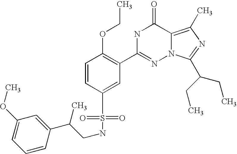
C1=CC(S(NCC(C2=CC(OC)=CC=C2)C)(=O)=O)=CC(C2=NN3C(=C(C)N=C3C(CC)CC)C(=O)N2)=C1OCC
